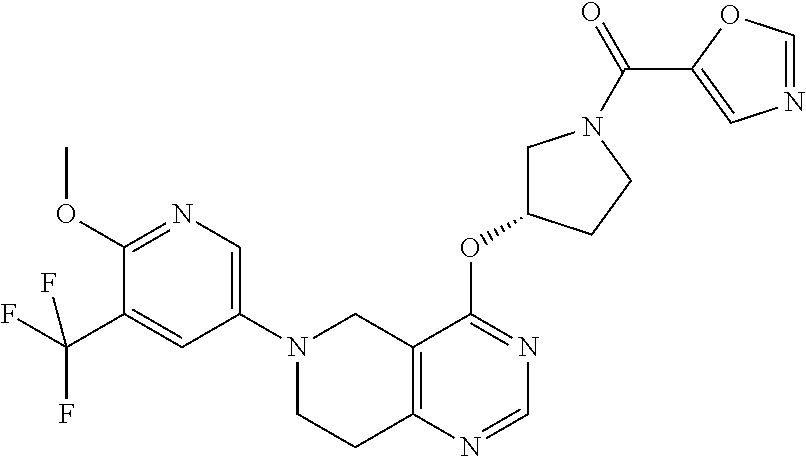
C12=C(N=CN=C1OC1CN(C(C3=CN=CO3)=O)CC1)CCN(C1=CN=C(OC)C(C(F)(F)F)=C1)C2
